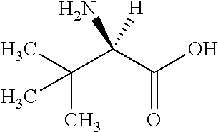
CC(C(C(O)=O)(N)[H])(C)C
